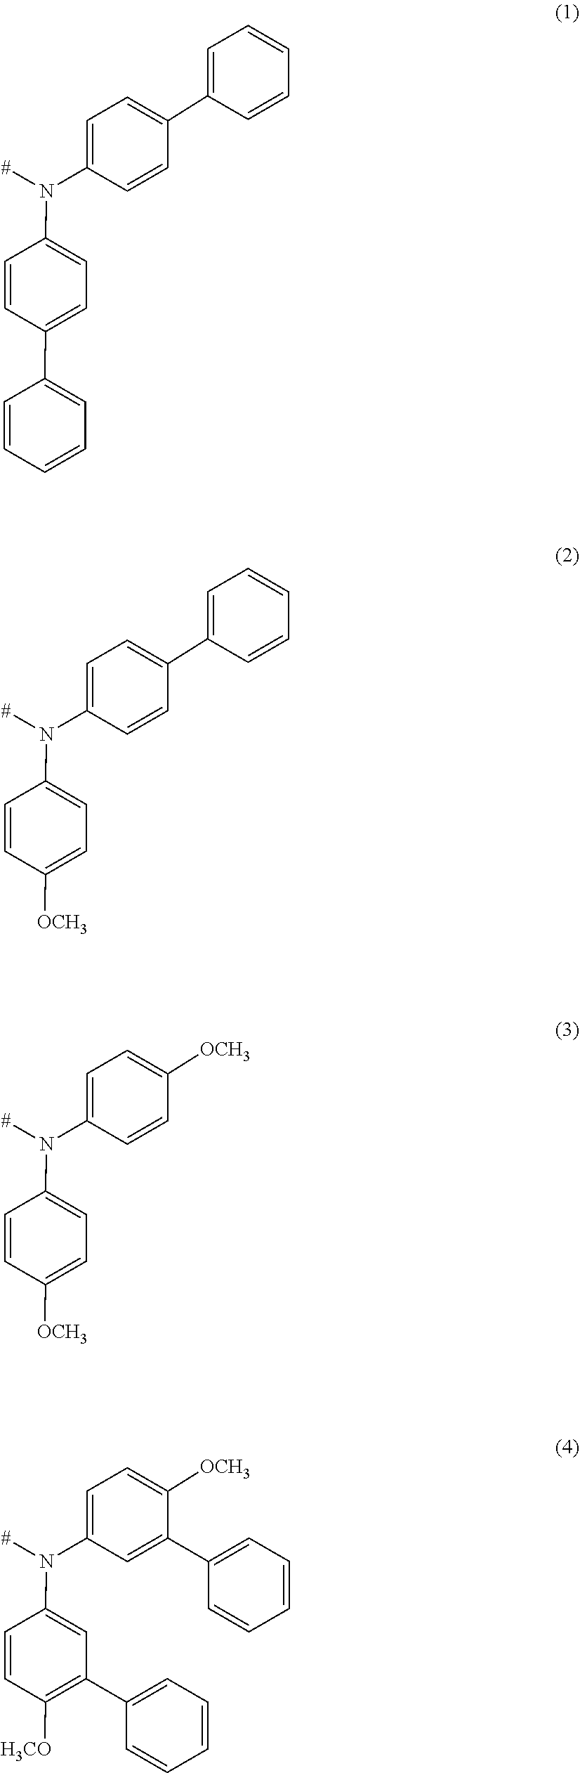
C1=C(C2=CC=C(N(C3=CC=C(C4=CC=CC=C4)C=C3)[#])C=C2)C=CC=C1.C1=C(C2=CC=C(N(C3=CC=C([OCH3])C=C3)[#])C=C2)C=CC=C1.[OCH3]C1=CC=C(N(C2=CC=C([OCH3])C=C2)[#])C=C1.[OCH3]C1=CC=C(N(C2=CC(C3=CC=CC=C3)=C([H3CO])C=C2)[#])C=C1C1=CC=CC=C1
